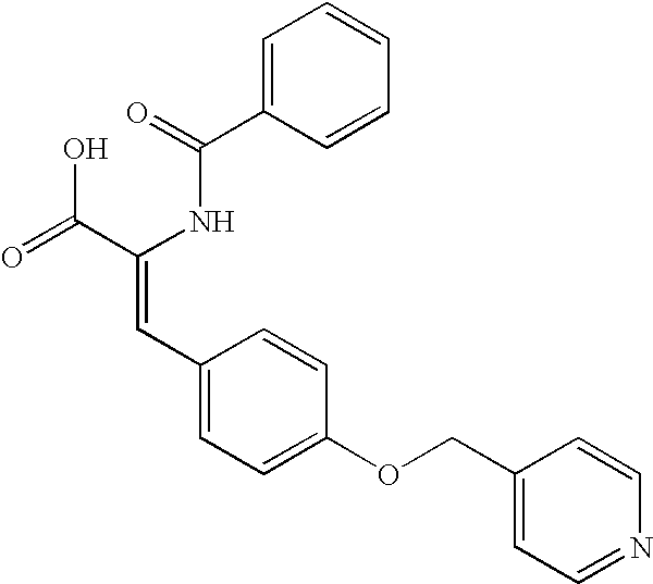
C1=C(C(=O)NC(C(=O)O)=CC2=CC=C(OCC3=CC=NC=C3)C=C2)C=CC=C1
